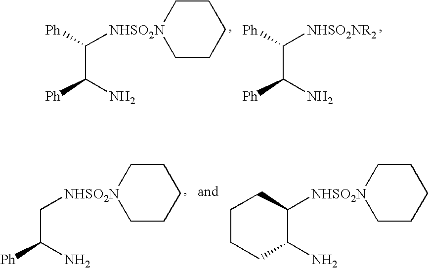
C(C(N)[Ph])([NHSO2N]1CCCCC1)[Ph].C(C(N)[Ph])([NHSO2NR2])[Ph].C(C(N)[Ph])[NHSO2N]1CCCCC1.C1([NHSO2N]2CCCCC2)C(N)CCCC1
